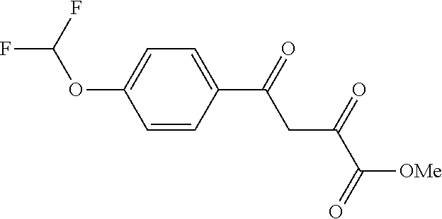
C1=C(C(=O)CC(=O)C([OMe])=O)C=CC(OC(F)F)=C1
